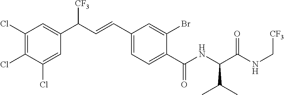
C1(Cl)=C(Cl)C(Cl)=CC(C(C=CC2=CC=C(C(NC(C(NC[CF3])=O)C(C)C)=O)C(Br)=C2)[CF3])=C1
